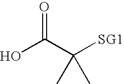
OC(C([SG1])(C)C)=O
